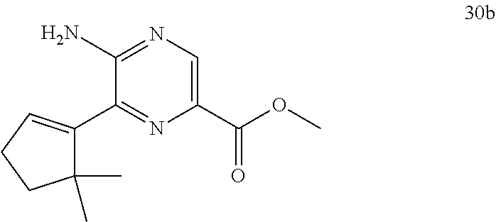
N1=C(C2=CCCC2(C)C)C(N)=NC=C1C(OC)=O
